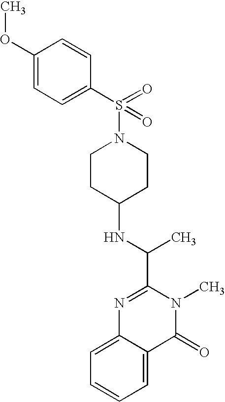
C1(OC)=CC=C(S(N2CCC(NC(C3=NC4=CC=CC=C4C(=O)N3C)C)CC2)(=O)=O)C=C1
